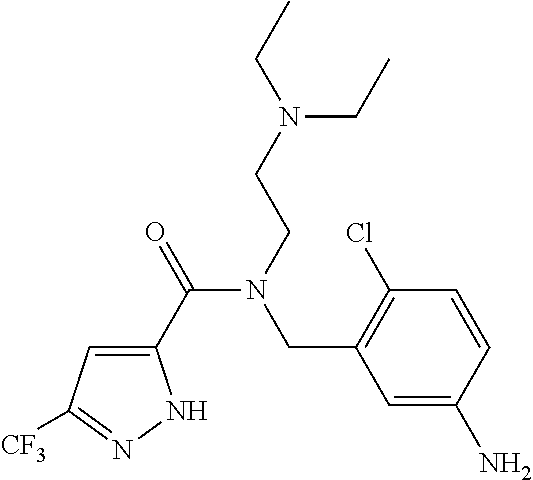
C1(C(=O)N(CCN(CC)CC)CC2=C(Cl)C=CC(N)=C2)=CC([CF3])=NN1
